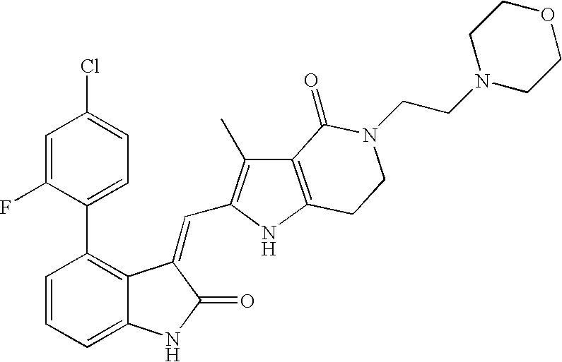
C1=CC(C2=CC=C(Cl)C=C2F)=C2C(=C1)NC(=O)C2=CC1=C(C)C2=C(N1)CCN(CCN1CCOCC1)C2=O
